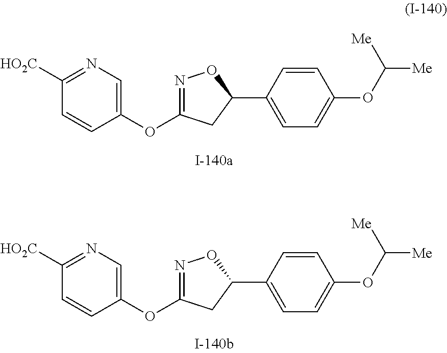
C1=CC(OC2=NOC(C3=CC=C(OC([Me])[Me])C=C3)C2)=CN=C1[HO2C].C1=CC(OC2=NOC(C3=CC=C(OC([Me])[Me])C=C3)C2)=CN=C1[HO2C]
